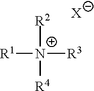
[R1][N+]([R3])([R2])[R4].[X]
